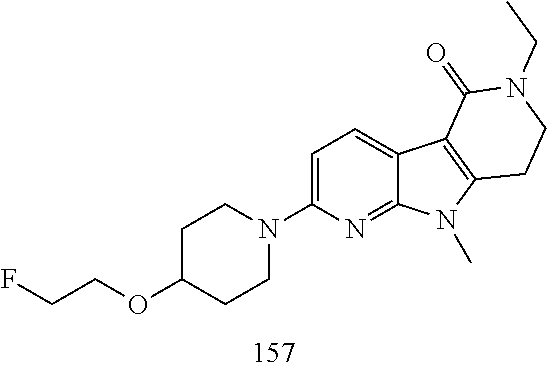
C1=C(N2CCC(OCCF)CC2)N=C2C(=C1)C1=C(N2C)CCN(CC)C1=O
